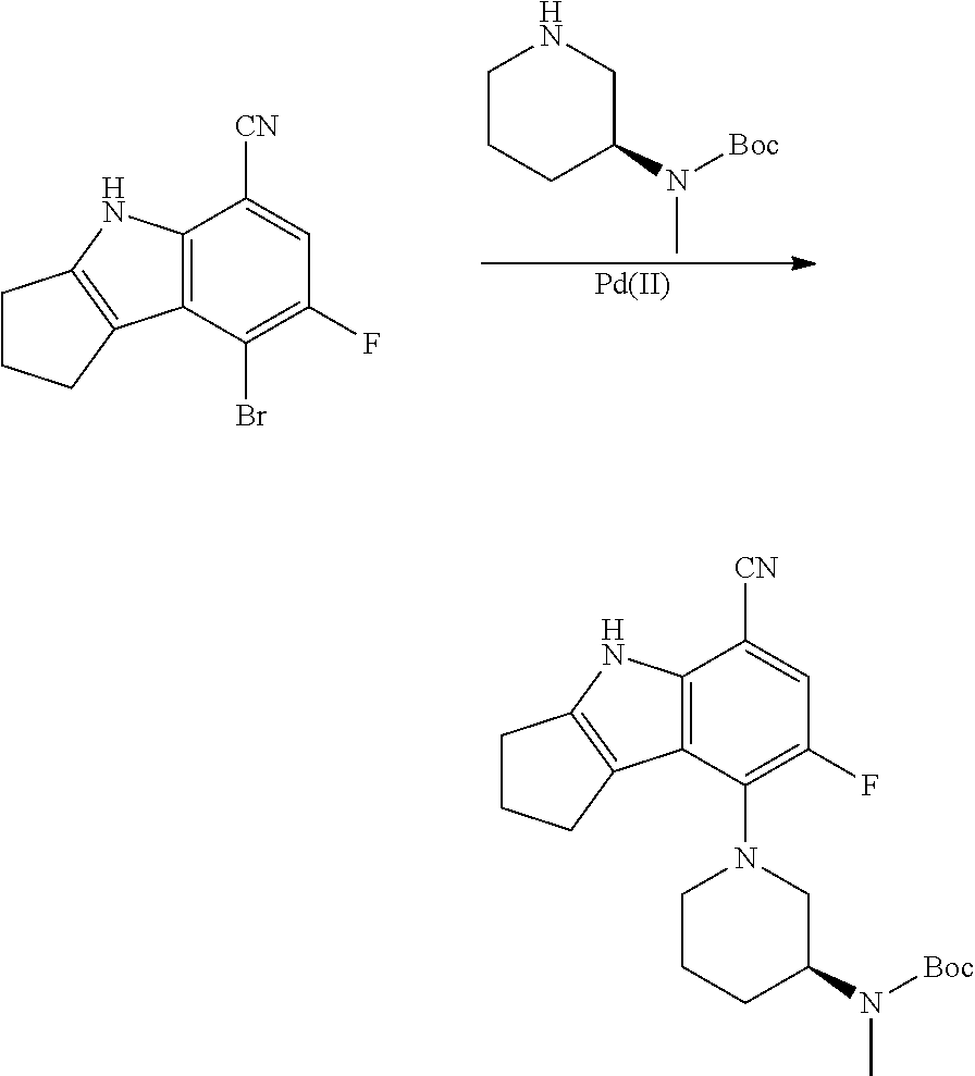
C12=C(C(N3CC(N([Boc])C)CCC3)=C(F)C=C1[CN])C1=C(N2)CCC1.C12=C(C(Br)=C(F)C=C1[CN])C1=C(N2)CCC1.N1CC(N([Boc])C)CCC1.[Pd]
